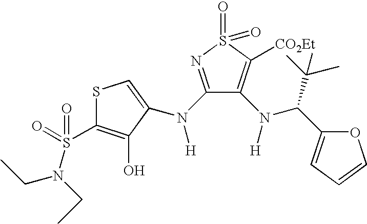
S1C(S(=O)(=O)N(CC)CC)=C(O)C(N(C2=NS(=O)(=O)C([CO2Et])=C2N([H])C(C(C)(C)C)C2=CC=CO2)[H])=C1
